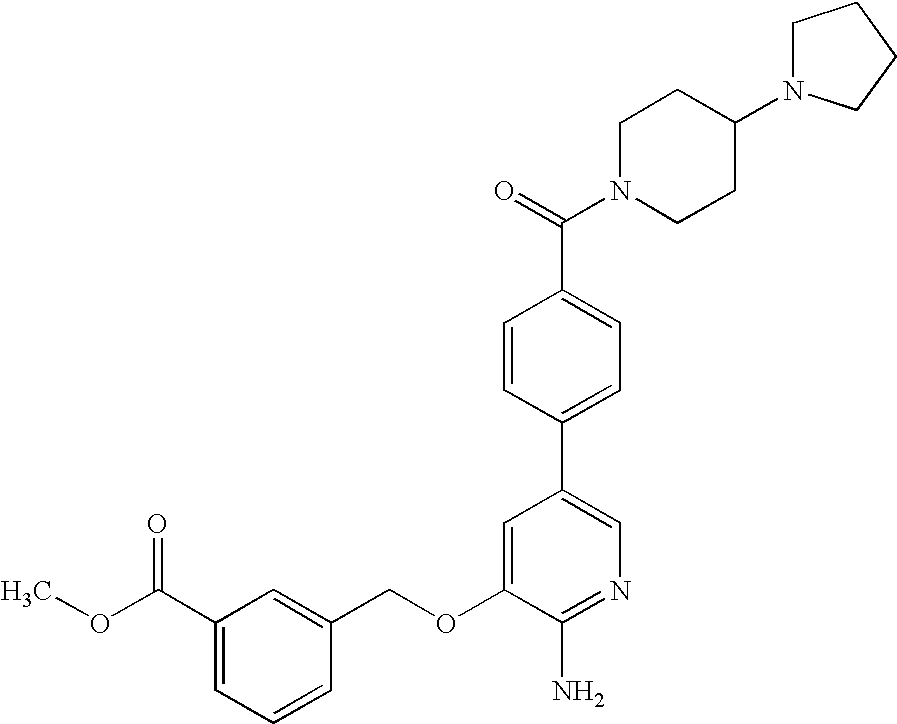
C1(OCC2=CC(C(OC)=O)=CC=C2)=CC(C2=CC=C(C(=O)N3CCC(N4CCCC4)CC3)C=C2)=CN=C1N
